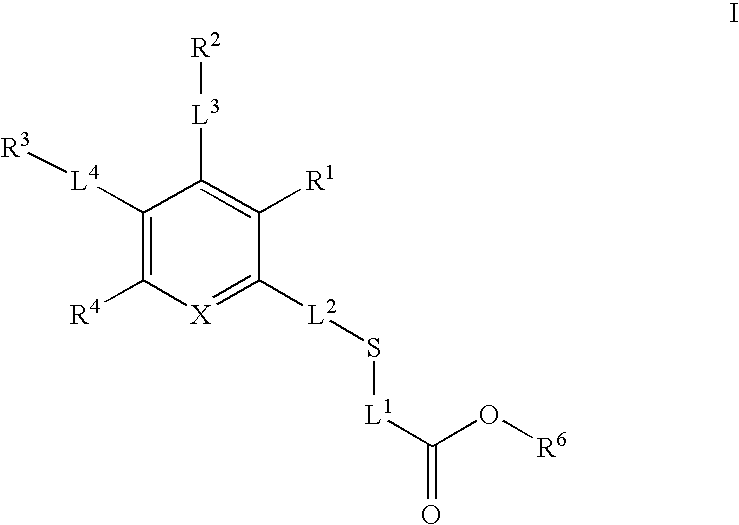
C1([L4][R3])=C([R4])[X]=C([L2]S[L1]C(=O)O[R6])C([R1])=C1[L3][R2]
